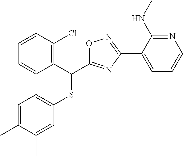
C1=C(C)C(C)=CC(SC(C2=C(Cl)C=CC=C2)C2=NC(C3=CC=CN=C3NC)=NO2)=C1
